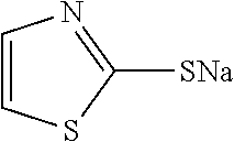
C1=CSC([SNa])=N1
